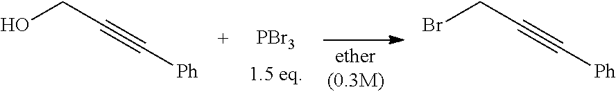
[PBr3].OCC#C[Ph].BrCC#C[Ph]
